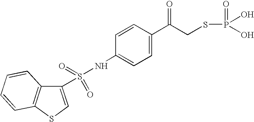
C1(S(=O)(=O)NC2=CC=C(C(CSP(=O)(O)O)=O)C=C2)=CSC2=C1C=CC=C2
